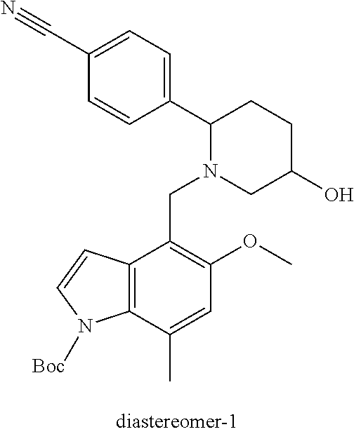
C1(C2N(CC3=C(OC)C=C(C)C4=C3C=CN4[Boc])CC(O)CC2)=CC=C(C#N)C=C1
